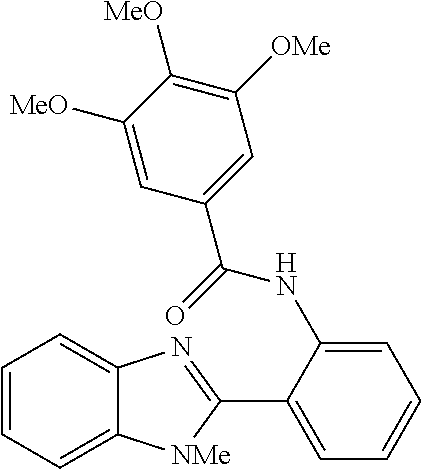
C1(C2=NC3=CC=CC=C3[NMe]2)=CC=CC=C1NC(C1=CC([OMe])=C([MeO])C([MeO])=C1)=O
